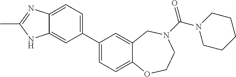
C1(C2=CC=C3C(=C2)NC(C)=N3)=CC=C2C(=C1)CN(C(N1CCCCC1)=O)CCO2
